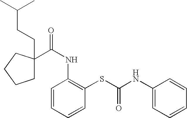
C(CC(C)C)C1(C(NC2=C(SC(=O)NC3=CC=CC=C3)C=CC=C2)=O)CCCC1
